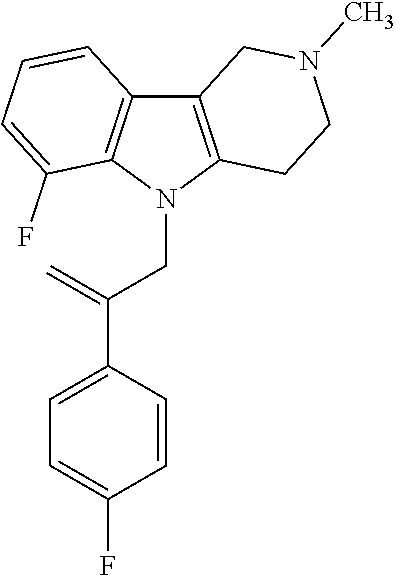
C12=C(N(CC(C3=CC=C(F)C=C3)=C)C3=C1C=CC=C3F)CCN(C)C2
